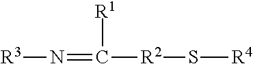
[R3]N=C([R2]S[R4])[R1]
